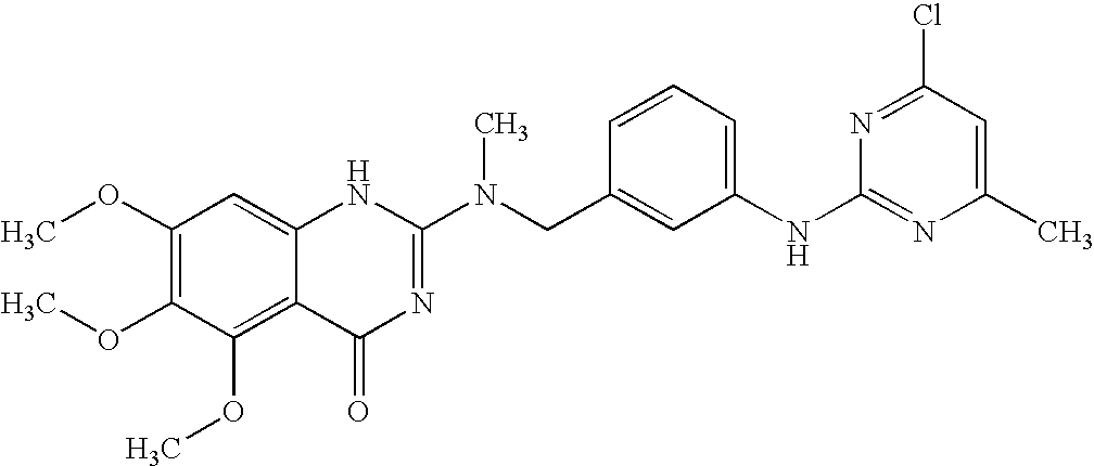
C1(OC)=C(OC)C(OC)=C2C(=C1)NC(N(CC1=CC(NC3=NC(C)=CC(Cl)=N3)=CC=C1)C)=NC2=O
